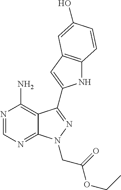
N1=CN=C2C(=C1N)C(C1=CC3=C(N1)C=CC(O)=C3)=NN2CC(OCC)=O
